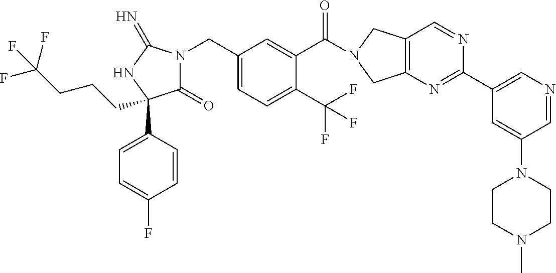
C(C1=CC=C(C(F)(F)F)C(C(=O)N2CC3=C(C2)N=C(C2=CN=CC(N4CCN(C)CC4)=C2)N=C3)=C1)N1C(=O)C(C2=CC=C(F)C=C2)(CCCC(F)(F)F)NC1=N
